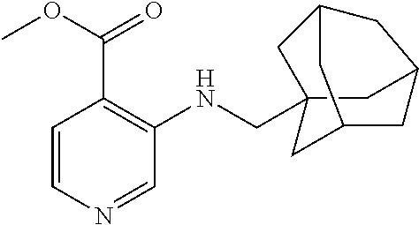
C1=CN=CC(NCC23CC4CC(C2)CC(C3)C4)=C1C(OC)=O
